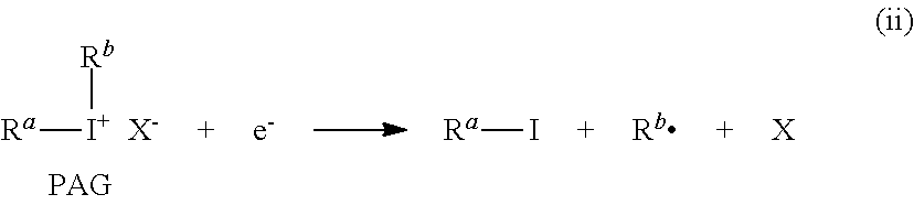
[Ra][I+][Rb].[X-].[Ra]I.[X]
